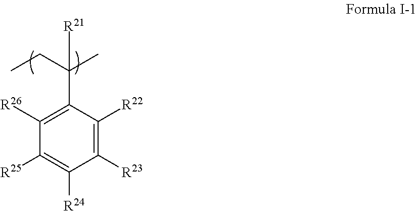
C1([R23])=C([R22])C(C(CC)(C)[R21])=C([R26])C([R25])=C1[R24]
